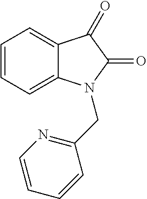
C1=CC=C2C(=C1)C(=O)C(=O)N2CC1=NC=CC=C1
